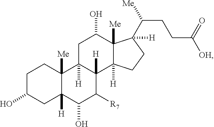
C1C(O)CC2([H])C([Me])(C1)C1([H])C([H])(C([R7])C2O)C2([H])C([Me])(C(O)C1)C(C([Me])CCC([OH])=O)([H])CC2
